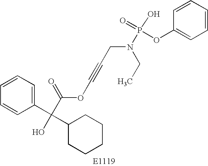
C1=CC=C(C(C2CCCCC2)(O)C(=O)OC#CCN(P(O)(=O)OC2=CC=CC=C2)CC)C=C1
